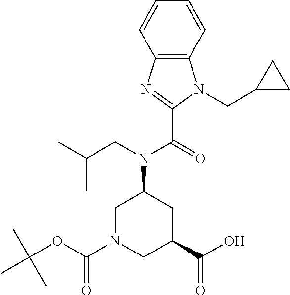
C12=C(C=CC=C1)N(CC1CC1)C(C(=O)N(CC(C)C)C1CC(C(O)=O)CN(C(OC(C)(C)C)=O)C1)=N2
